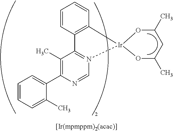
C1=CC2=C(C=C1)[Ir]1(N3=C2C(C)=C(C2=CC=CC=C2C)N=C3)OC(C)CC(C)O1
